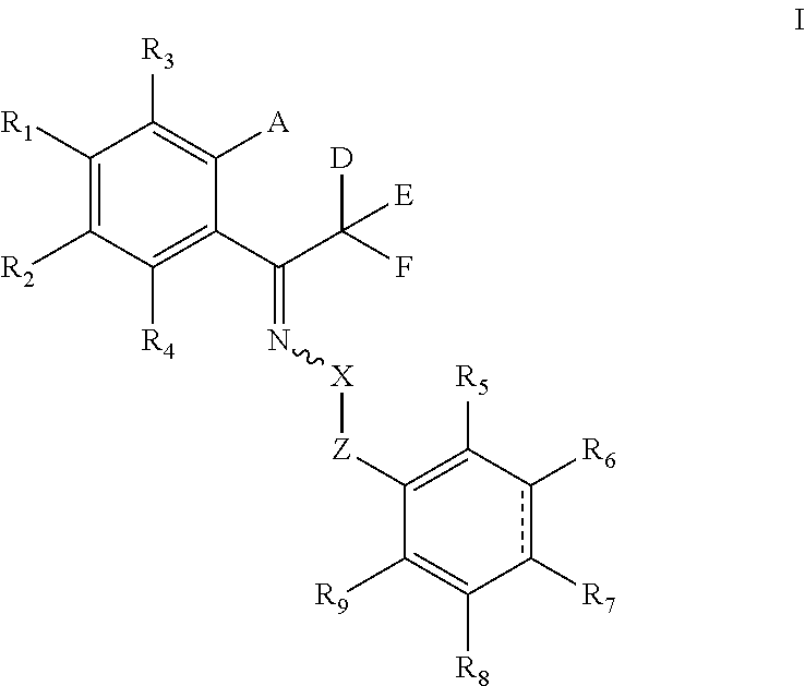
C1([R1])=C([R2])C([R4])=C(C(C([D])(F)[E])=N[X][Z]C2=C([R5])c([R6])c([R7])C([R8])=C2[R9])C([A])=C1[R3]
